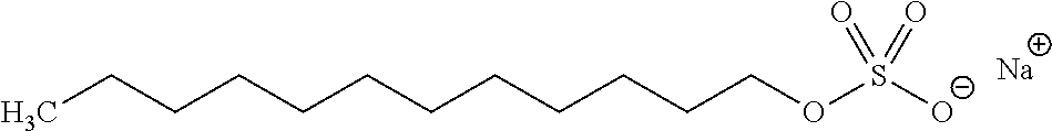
CCCCCCCCCCCCOS([O-])(=O)=O.[Na]
